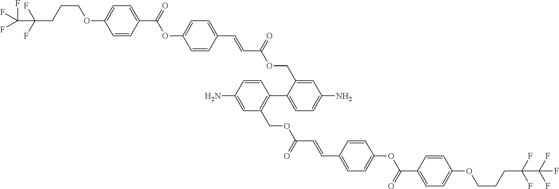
C(OC(C=CC1=CC=C(OC(=O)C2=CC=C(OCCCC(F)(F)C(F)(F)F)C=C2)C=C1)=O)C1=C(C2=CC=C(N)C=C2COC(C=CC2=CC=C(OC(=O)C3=CC=C(OCCCC(F)(F)C(F)(F)F)C=C3)C=C2)=O)C=CC(N)=C1
